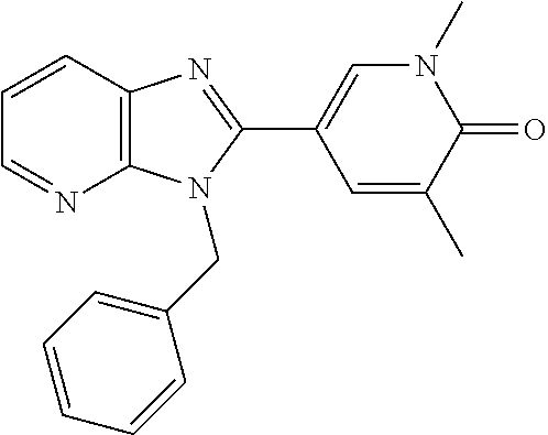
C12=C(C=CC=N1)N=C(C1=CN(C)C(=O)C(C)=C1)N2CC1=CC=CC=C1
